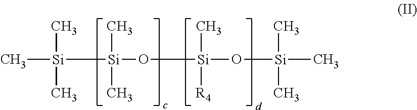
C[Si]([Si](O[Si](O[Si](C)(C)C)(C)[R4])(C)C)(C)C
